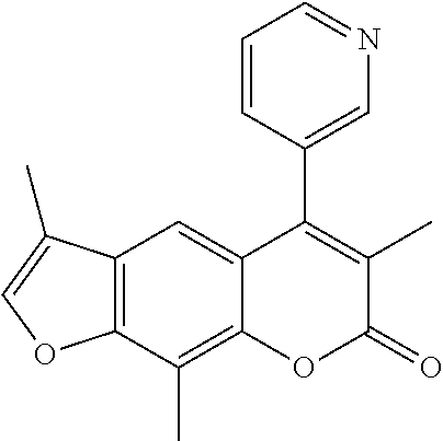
C12=C(C(C)=C3C(=C1)C(C1=CN=CC=C1)=C(C)C(=O)O3)OC=C2C
